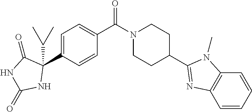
C1=C(C2(C(C)C)C(=O)NC(=O)N2)C=CC(C(N2CCC(C3=NC4=C(N3C)C=CC=C4)CC2)=O)=C1
